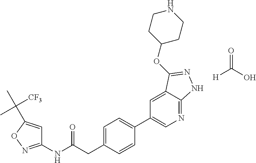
C1=C(CC(NC2=NOC(C(C)([CF3])C)=C2)=O)C=CC(C2=CN=C3C(=C2)C(OC2CCNCC2)=NN3)=C1.O=C(O)[H]
